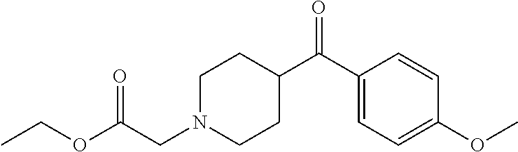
C1N(CC(OCC)=O)CCC(C(C2=CC=C(OC)C=C2)=O)C1
